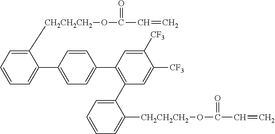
C1([CH2CH2CH2]OC(C=C)=O)=CC=CC=C1C1=CC=C(C2=C(C3=CC=CC=C3[CH2CH2CH2]OC(C=C)=O)C=C([CF3])C([CF3])=C2)C=C1
